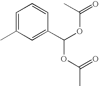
C1=C(C)C=C(C(OC(=O)C)OC(C)=O)C=C1
